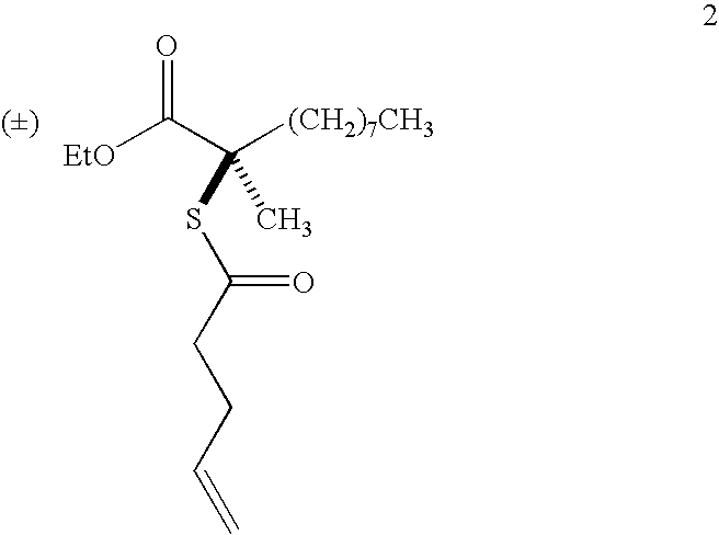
[EtO]C(C([(CH2)7CH3])(SC(CCC=C)=O)C)=O
